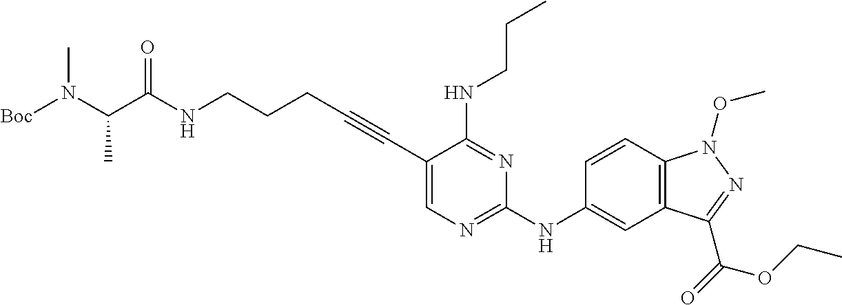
C(NCCCC#CC1=CN=C(NC2=CC3=C(C=C2)N(OC)N=C3C(OCC)=O)N=C1NCCC)(=O)C(N([Boc])C)C
